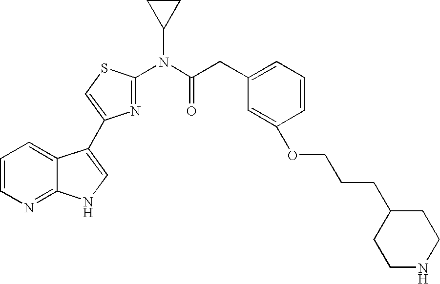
C1=CN=C2C(=C1)C(C1=CSC(N(C(CC3=CC=CC(OCCCC4CCNCC4)=C3)=O)C3CC3)=N1)=CN2
